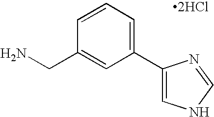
C(C1=CC(C2=CNC=N2)=CC=C1)N.[2HCl]
